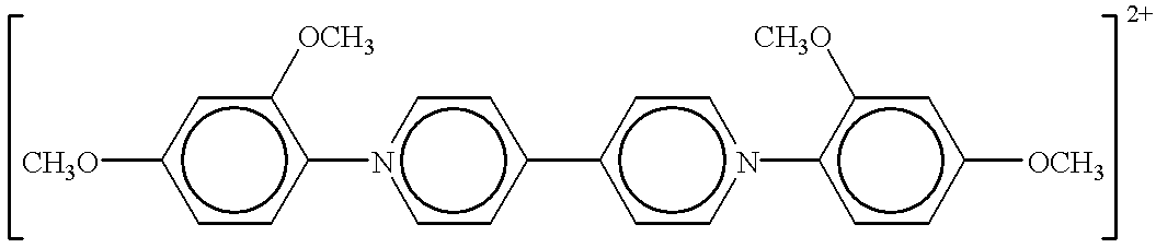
c1cc(-n2ccc(-c3ccn(-c4ccc([OCH3])cc4[CH3O])cc3)cc2)c([OCH3])cc1[CH3O]
